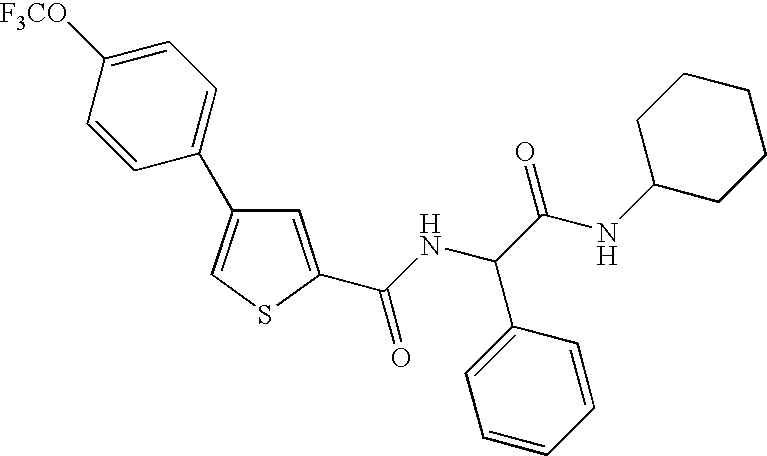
C1=C(C(NC(C(NC2CCCCC2)=O)C2=CC=CC=C2)=O)SC=C1C1=CC=C([F3CO])C=C1
